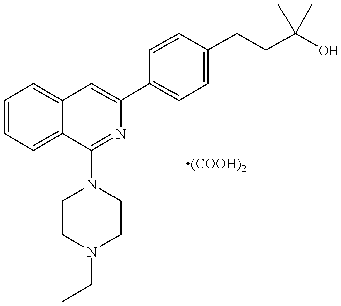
C1=CC=C2C(=C1)C=C(C1=CC=C(CCC(O)(C)C)C=C1)N=C2N1CCN(CC)CC1
